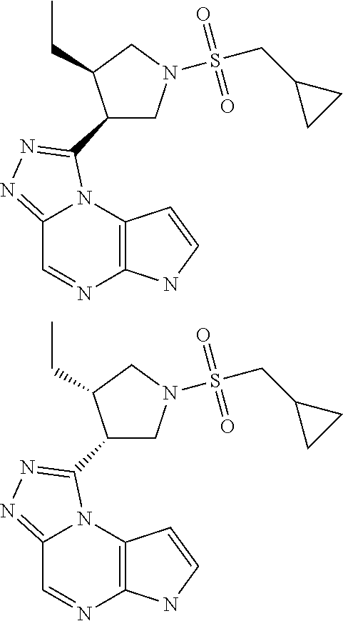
C12=C(N3C(=NN=C3C3CN(S(CC4CC4)(=O)=O)CC3CC)C=N1)C=CN2.C12=C(N3C(=NN=C3C3CN(S(CC4CC4)(=O)=O)CC3CC)C=N1)C=CN2
